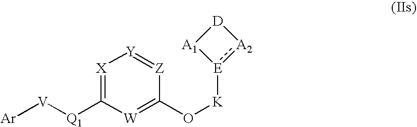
[Q1](C1=[X][Y]=[Z]C(O[K][E]2:[A2][D][A1]2)=[W]1)[V][Ar]
